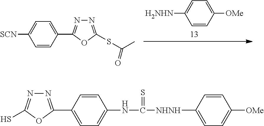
C1([SCN])=CC=C(C2=NN=C(SC(C)=O)O2)C=C1.C1=CC([OMe])=CC=C1[H2NHN].C1=C([NHNH]C(=S)NC2=CC=C(C3=NN=C(S)O3)C=C2)C=CC([OMe])=C1
